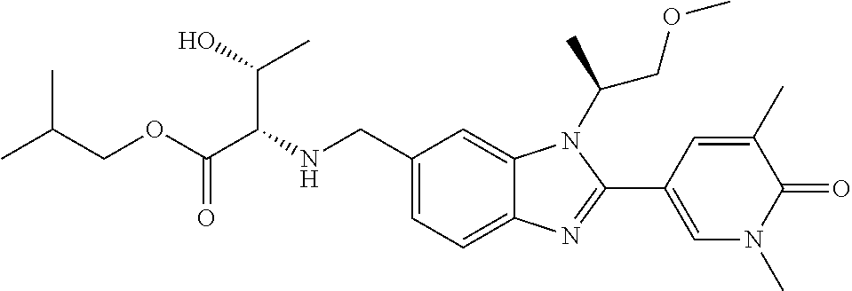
C1(CNC(C(OCC(C)C)=O)C(C)O)=CC=C2C(=C1)N(C(C)COC)C(C1=CN(C)C(=O)C(C)=C1)=N2
